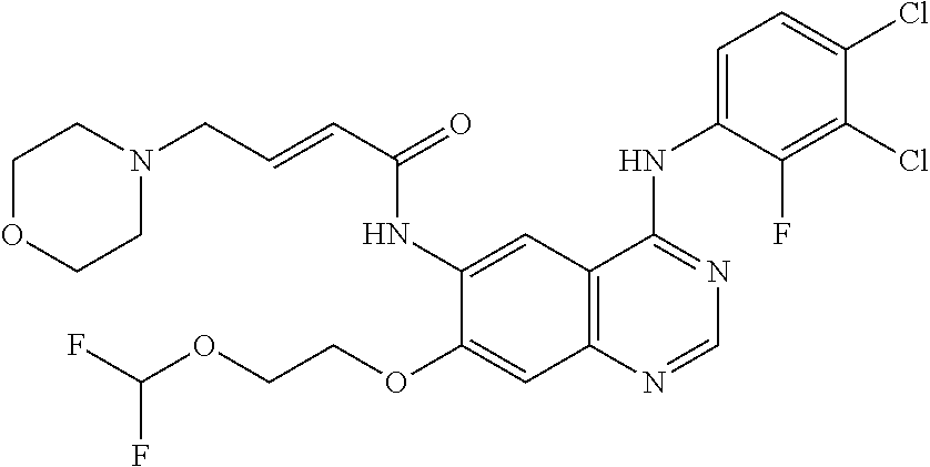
C12=C(N=CN=C1NC1=CC=C(Cl)C(Cl)=C1F)C=C(OCCOC(F)F)C(NC(C=CCN1CCOCC1)=O)=C2
